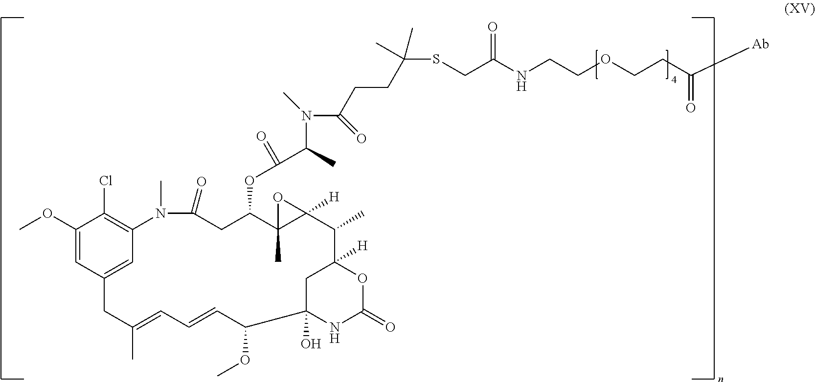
C1(OC)=CC2=CC(=C1Cl)N(C)C(=O)CC(OC(C(C)N(C(CCC(C)(C)SCC(NCCOCCC([Ab])=O)=O)=O)C)=O)C1(C)C([H])(O1)C(C)C1([H])CC(O)(C(OC)C=CC=C(C)C2)NC(=O)O1
